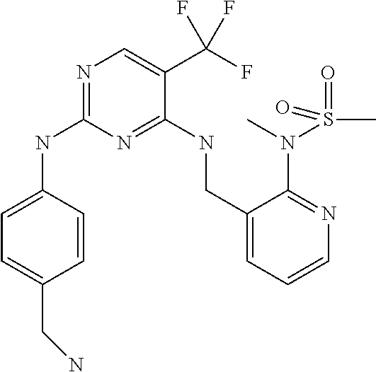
C1=CC(NC2=NC=C(C(F)(F)F)C(NCC3=CC=CN=C3N(S(C)(=O)=O)C)=N2)=CC=C1CN
